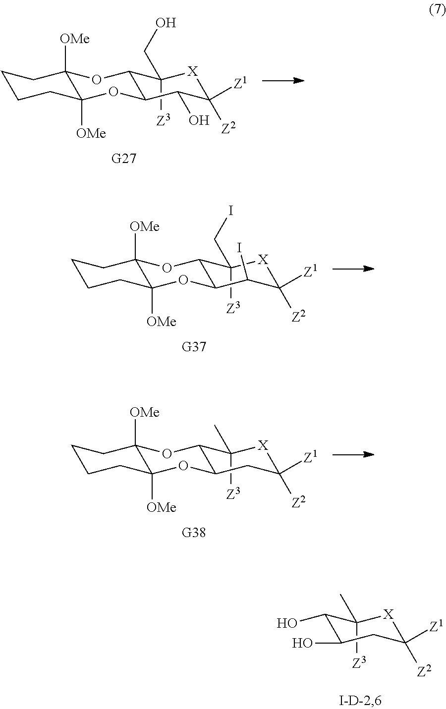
C1(CO)([Z3])[X]C([Z1])([Z2])C(O)C2C1OC1([OMe])C([OMe])(O2)CCCC1.C1(CI)([Z3])[X]C([Z1])([Z2])C(I)C2C1OC1([OMe])C([OMe])(O2)CCCC1.C1(C)([Z3])[X]C([Z1])([Z2])CC2C1OC1([OMe])C([OMe])(O2)CCCC1.C1(O)CC([Z1])([Z2])[X]C([Z3])(C)C1O
